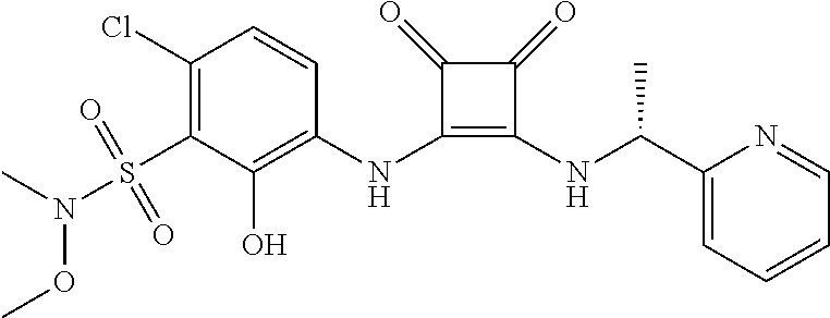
C1(S(=O)(=O)N(OC)C)=C(Cl)C=CC(NC2=C(NC(C)C3=CC=CC=N3)C(=O)C2=O)=C1O
